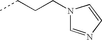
C(CCC)N1C=NC=C1
